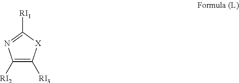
C1([RI2])=C([RI3])[X]C([RI1])=N1
